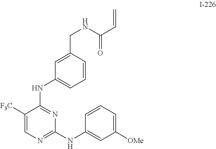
C1(CNC(=O)C=C)=CC(NC2=NC(NC3=CC([OMe])=CC=C3)=NC=C2[F3C])=CC=C1
